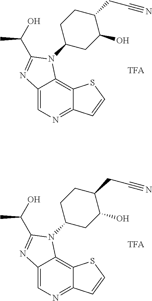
C12=CN=C3C(=C1N(C1CC(O)C(CC#N)CC1)C(C(C)O)=N2)SC=C3.C12=CN=C3C(=C1N(C1CC(O)C(CC#N)CC1)C(C(C)O)=N2)SC=C3
